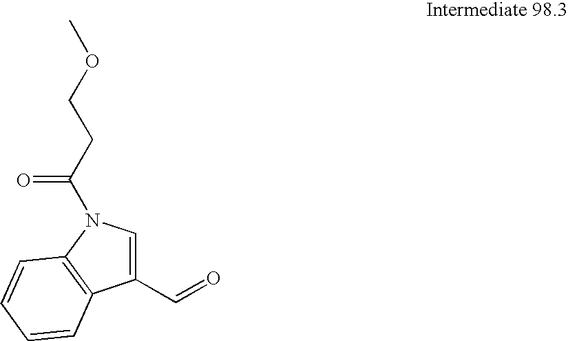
C1(C=O)=CN(C(CCOC)=O)C2=C1C=CC=C2
